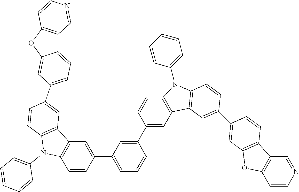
C1(C2=CC3=C(C=C2)N(C2=CC=CC=C2)C2=C3C=C(C3=CC4=C(C5=C(C=CN=C5)O4)C=C3)C=C2)=CC(C2=CC3=C(N(C4=CC=CC=C4)C4=C3C=C(C3=CC=C5C6=C(C=CN=C6)OC5=C3)C=C4)C=C2)=CC=C1
